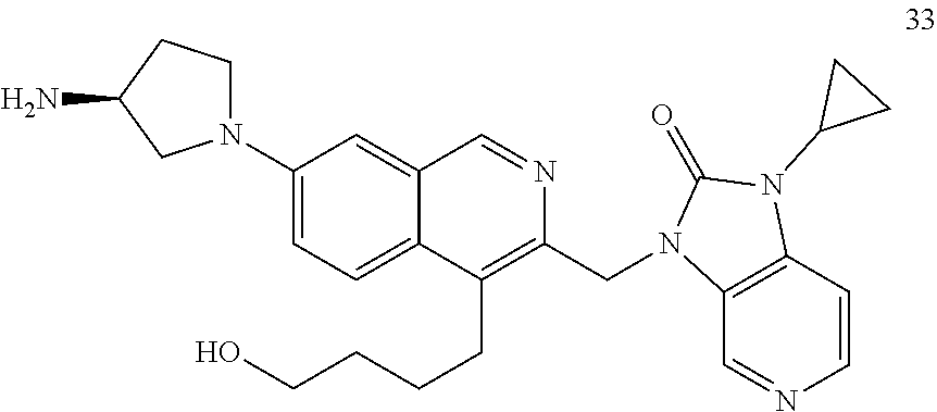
C1(N2CCC(N)C2)=CC=C2C(=C1)C=NC(CN1C3=C(C=CN=C3)N(C3CC3)C1=O)=C2CCCCO
